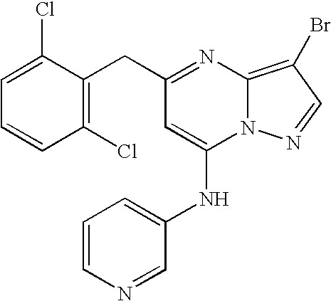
C1=C(Cl)C(CC2=NC3=C(Br)C=NN3C(NC3=CC=CN=C3)=C2)=C(Cl)C=C1
